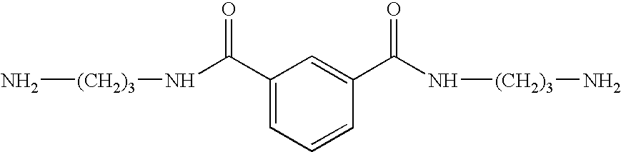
N[(CH2)3]NC(C1=CC=CC(C(N[(CH2)3]N)=O)=C1)=O
